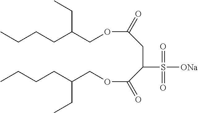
O(C(C(CC(OCC(CCCC)CC)=O)S([ONa])(=O)=O)=O)CC(CCCC)CC
